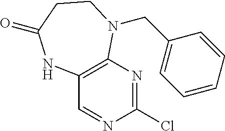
C1=NC(Cl)=NC2=C1NC(=O)CCN2CC1=CC=CC=C1
